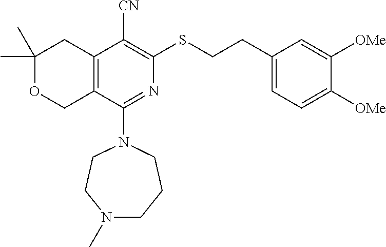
C1(C)(C)OCC2=C(C1)C([CN])=C(SCCC1=CC=C([OMe])C([OMe])=C1)N=C2N1CCN(C)CCC1
